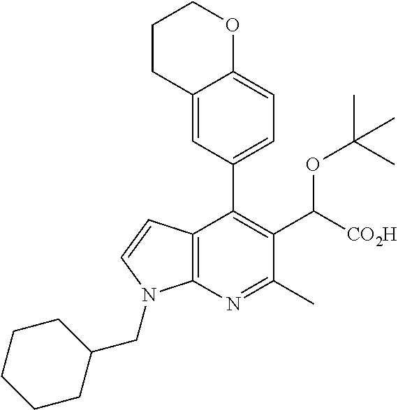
C12=C(N=C(C)C(C([CO2H])OC(C)(C)C)=C1C1=CC=C3C(=C1)CCCO3)N(CC1CCCCC1)C=C2
